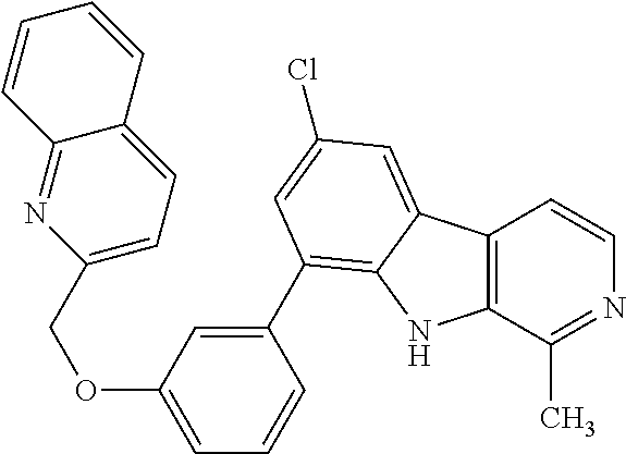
C12=C(C(C)=NC=C1)NC1=C(C3=CC(OCC4=CC=C5C(=N4)C=CC=C5)=CC=C3)C=C(Cl)C=C21
